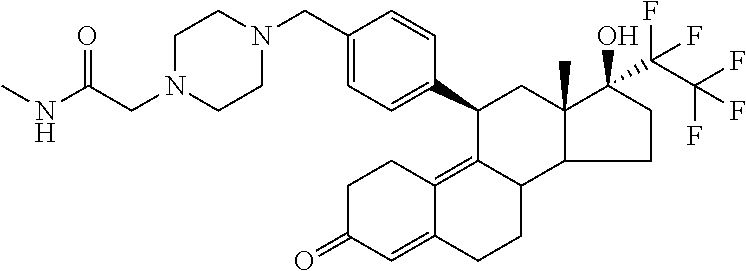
C1C(=O)C=C2C(=C3C(CC2)C2C(C)(CC3C3=CC=C(CN4CCN(CC(NC)=O)CC4)C=C3)C(O)(C(C(F)(F)F)(F)F)CC2)C1
